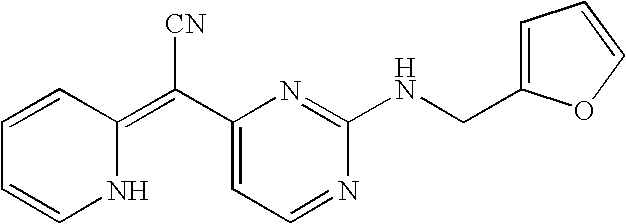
C1=CC(=C(C2=CC=NC(NCC3=CC=CO3)=N2)[CN])NC=C1
